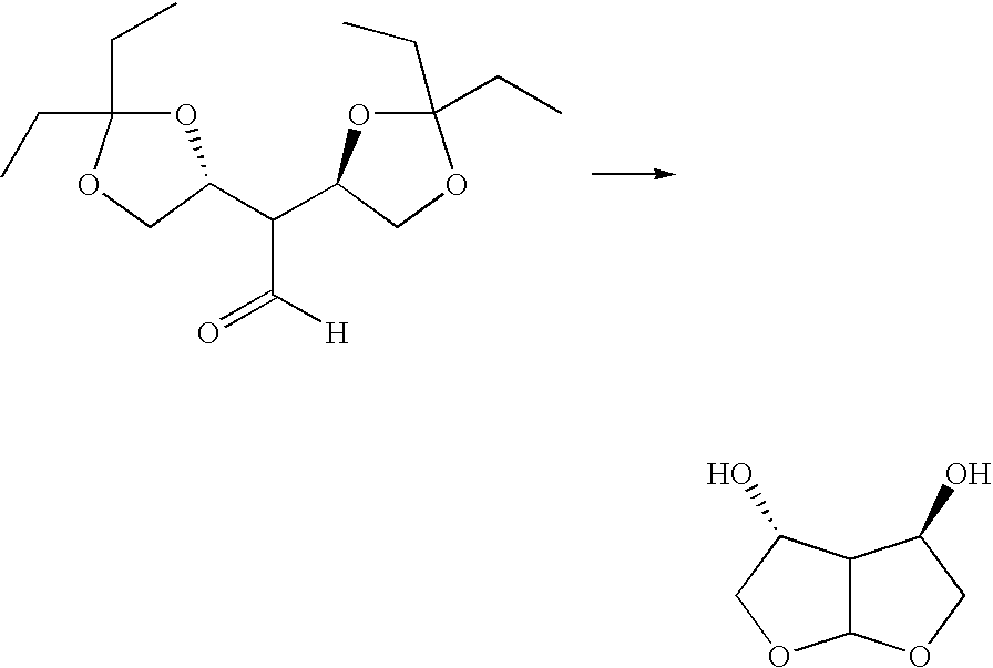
O1C(CC)(CC)OCC1C(C(=O)[H])C1OC(CC)(CC)OC1.C12C(C(O)CO1)C(O)CO2
